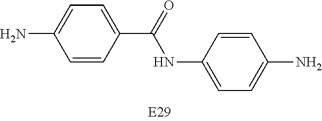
C1=C(C(=O)NC2=CC=C(N)C=C2)C=CC(N)=C1
